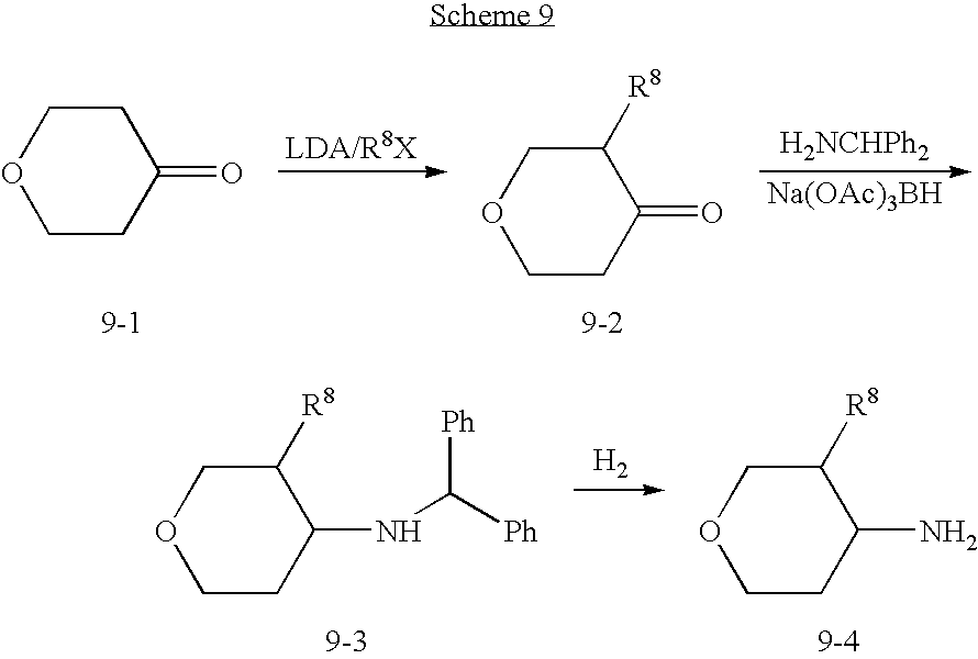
O1CCC(=O)CC1.O1CCC(=O)C([R8])C1.[H2NCHPh2].[Na(OAc)3BH].O1CCC(NC([Ph])[Ph])C([R8])C1.O1CCC(N)C([R8])C1.[H2]
